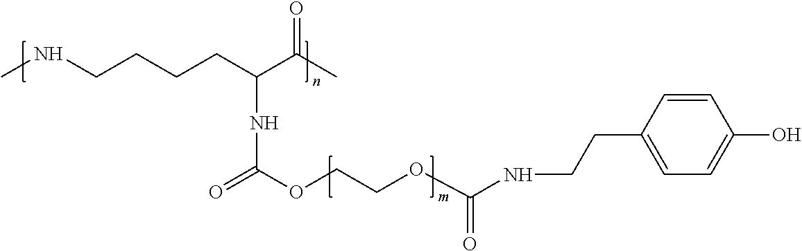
CNCCCCC(C(C)=O)NC(=O)OCCOC(=O)NCCC1=CC=C(O)C=C1
